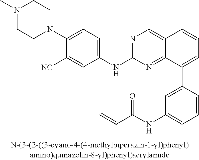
N1(C2=CC=C(NC3=NC=C4C(=N3)C(C3=CC(NC(C=C)=O)=CC=C3)=CC=C4)C=C2[NC])CCN(C)CC1
